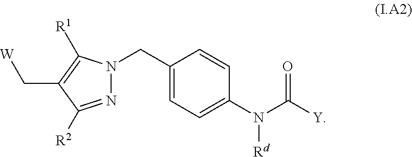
N1=C([R2])C(C[W])=C([R1])N1CC1=CC=C(N(C([Y])=O)[Rd])C=C1
